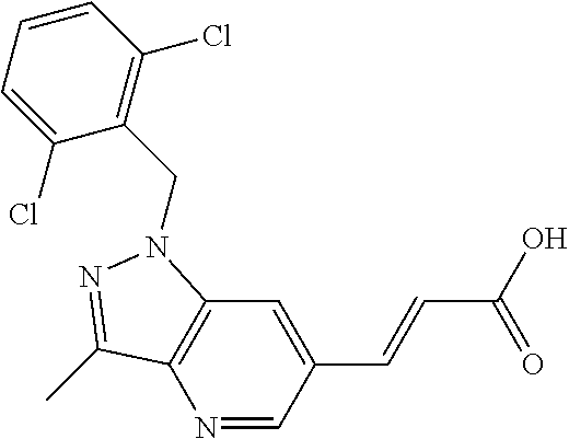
N1=CC(C=CC(O)=O)=CC2=C1C(C)=NN2CC1=C(Cl)C=CC=C1Cl
